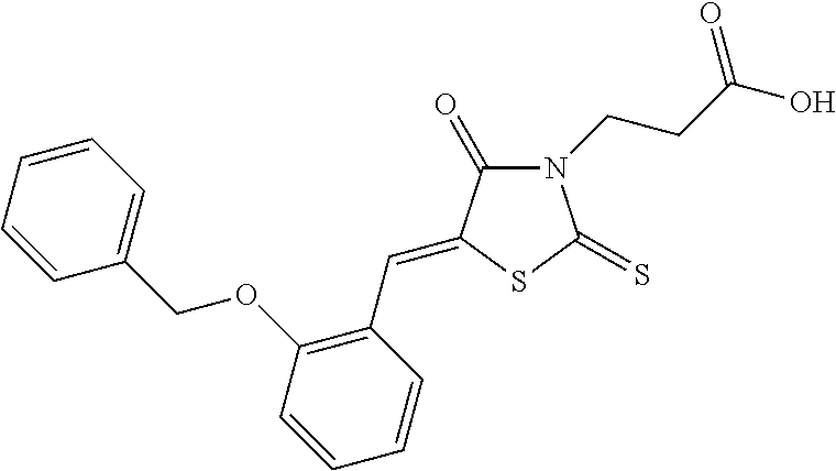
N1(CCC(O)=O)C(=O)C(=CC2=C(OCC3=CC=CC=C3)C=CC=C2)SC1=S
